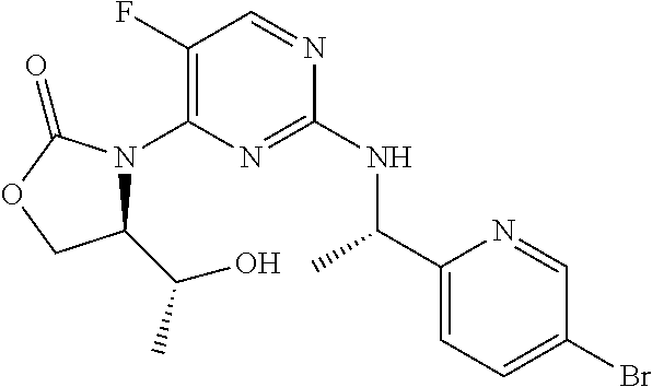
C1(F)=C(N2C(C(C)O)COC2=O)N=C(NC(C2=CC=C(Br)C=N2)C)N=C1
